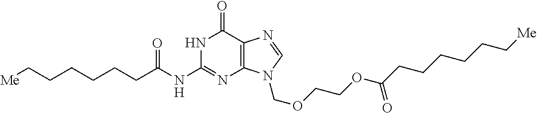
N1C(NC(CCCCCC[Me])=O)=NC2=C(C1=O)N=CN2COCCOC(CCCCCC[Me])=O
